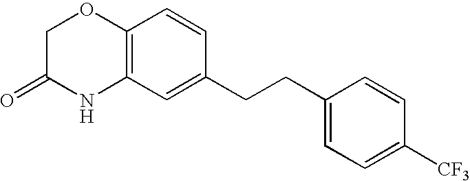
C12=C(C=C(CCC3=CC=C([CF3])C=C3)C=C1)NC(=O)CO2
